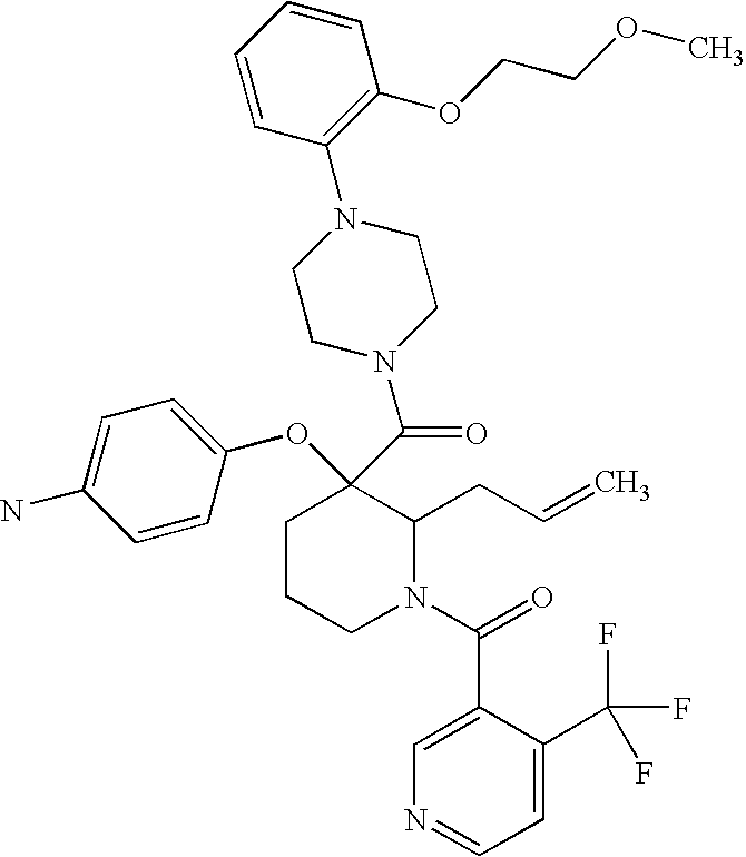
C1CCN(C(=O)C2=CN=CC=C2C(F)(F)F)C(CC=C)C1(C(=O)N1CCN(C2=C(OCCOC)C=CC=C2)CC1)OC1=CC=C(N)C=C1
